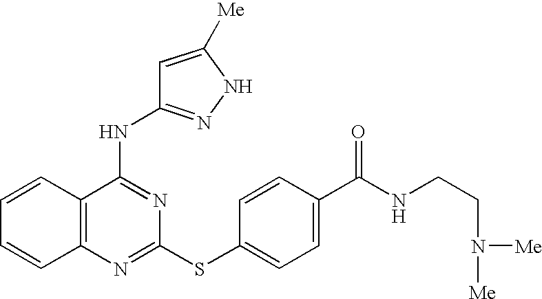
C1=CC2=C(C=C1)N=C(SC1=CC=C(C(NCCN([Me])[Me])=O)C=C1)N=C2NC1=NNC([Me])=C1
